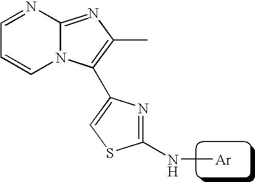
N12C(=NC(C)=C1C1=CSC(N[Ar])=N1)N=CC=C2
